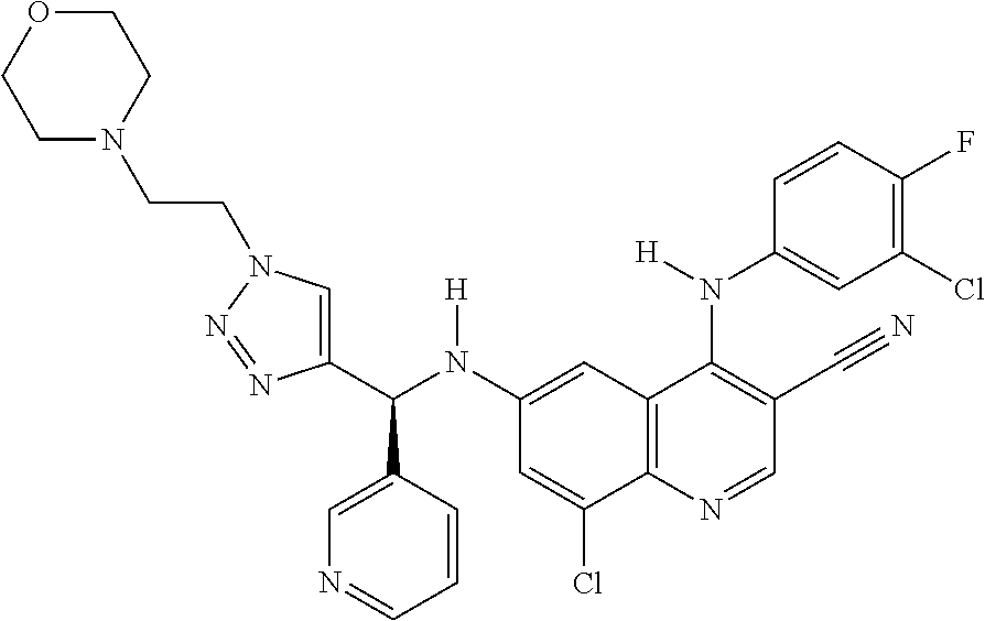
C1(N(C(C2=CN(CCN3CCOCC3)N=N2)C2=CN=CC=C2)[H])=CC2=C(C(Cl)=C1)N=CC(C#N)=C2N(C1=CC(Cl)=C(F)C=C1)[H]
